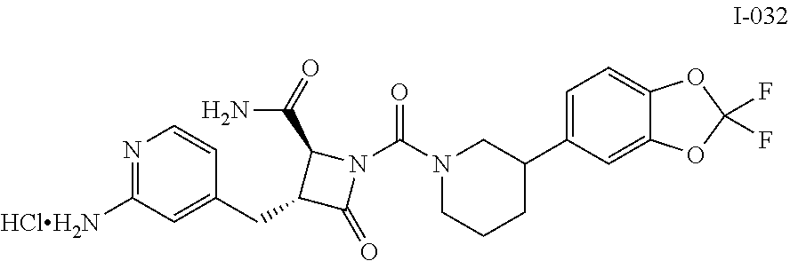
N1=C([HClH2N])C=C(CC2C(=O)N(C(N3CCCC(C4=CC=C5C(=C4)OC(F)(F)O5)C3)=O)C2C(=O)N)C=C1
